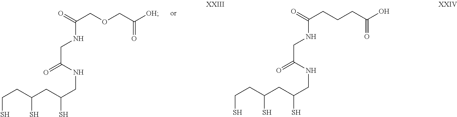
C(CC(CC(CNC(CNC(=O)COCC([OH])=O)=O)S)S)S.C(CC(CC(CNC(CNC(=O)CCCC(O)=O)=O)S)S)S
